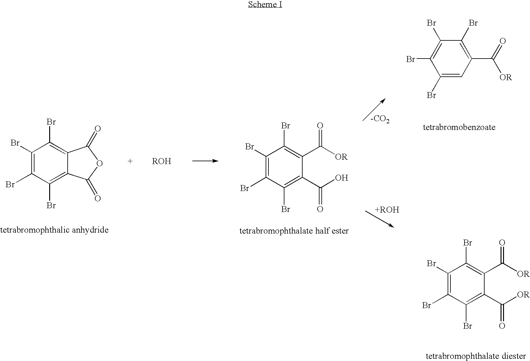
[-CO2].C1(Br)=CC(C([OR])=O)=C(Br)C(Br)=C1Br.C1(Br)=C(C([OR])=O)C(C([OR])=O)=C(Br)C(Br)=C1Br.C1(Br)=C2C(=C(Br)C(Br)=C1Br)C(=O)OC2=O.C1(Br)=C(C(O)=O)C(C([OR])=O)=C(Br)C(Br)=C1Br
